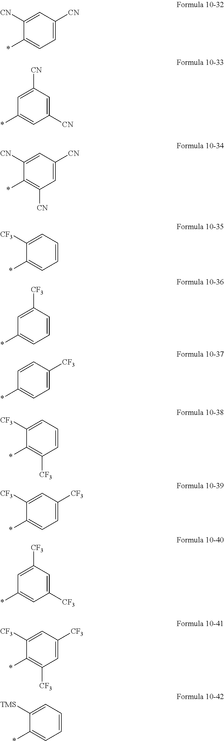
C1=C([CN])C=C([CN])C(*)=C1.C1([CN])=CC([CN])=CC(*)=C1.C1=C([CN])C=C([CN])C(*)=C1[CN].C1=CC=C([CF3])C(*)=C1.C1=CC([CF3])=CC(*)=C1.C1=C([CF3])C=CC(*)=C1.C1=CC=C([CF3])C(*)=C1[CF3].C1=C([CF3])C=C([CF3])C(*)=C1.C1([CF3])=CC([CF3])=CC(*)=C1.C1=C([CF3])C=C([CF3])C(*)=C1[CF3].C1=CC=C([TMS])C(*)=C1
